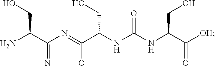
NC(C1=NOC(C(NC(NC(C([OH])=O)CO)=O)CO)=N1)CO
